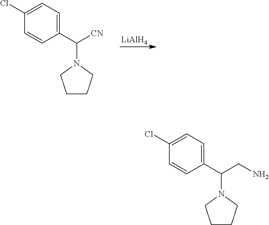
C1(C([CN])N2CCCC2)=CC=C(Cl)C=C1.[LiAlH4].C1(C(CN)N2CCCC2)=CC=C(Cl)C=C1
